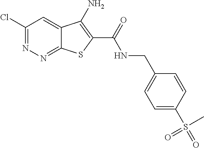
C1(Cl)=NN=C2C(=C1)C(N)=C(C(=O)NCC1=CC=C(S(=O)(C)=O)C=C1)S2
